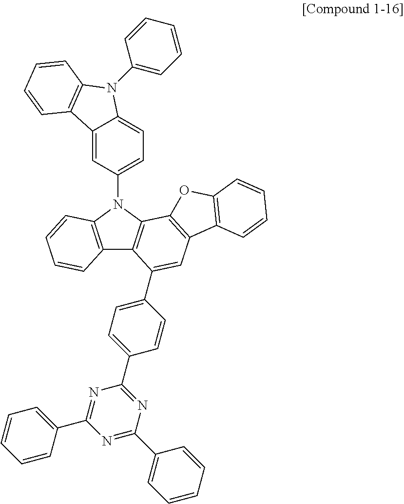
C12=C(N(C3=CC=C4C(=C3)C3=C(N4C4=CC=CC=C4)C=CC=C3)C3=C1C(C1=CC=C(C4=NC(C5=CC=CC=C5)=NC(C5=CC=CC=C5)=N4)C=C1)=CC1=C3OC3=C1C=CC=C3)C=CC=C2
